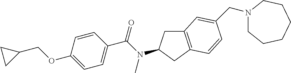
C1(OCC2CC2)=CC=C(C(N(C)C2CC3=C(C2)C=CC(CN2CCCCCC2)=C3)=O)C=C1
